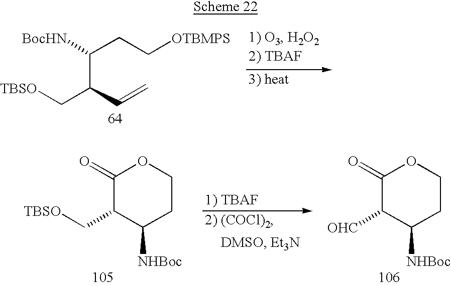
C(C(C=C)C[TBSO])(CC[OTBMPS])[BocHN].C1(=O)C(C[TBSO])C([NHBoc])CCO1.C1(=O)C([OHC])C([NHBoc])CCO1
